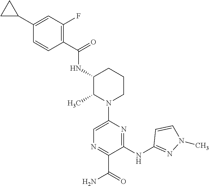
C1=C(C2CC2)C=CC(C(=O)NC2C(C)N(C3=CN=C(C(=O)N)C(NC4=NN(C)C=C4)=N3)CCC2)=C1F
